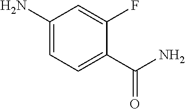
C1(N)=CC=C(C(N)=O)C(F)=C1
